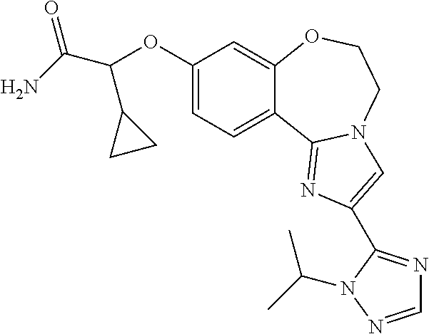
C1(OC(C(N)=O)C2CC2)=CC=C2C(=C1)OCCN1C2=NC(C2=NC=NN2C(C)C)=C1
